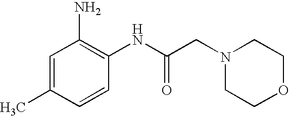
C1=C(C)C=CC(NC(CN2CCOCC2)=O)=C1N
